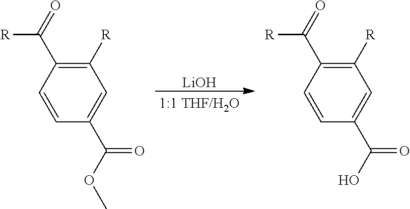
[LiOH].C1([R])=C(C(=O)[R])C=CC(C(OC)=O)=C1.C1([R])=C(C(=O)[R])C=CC(C(O)=O)=C1
